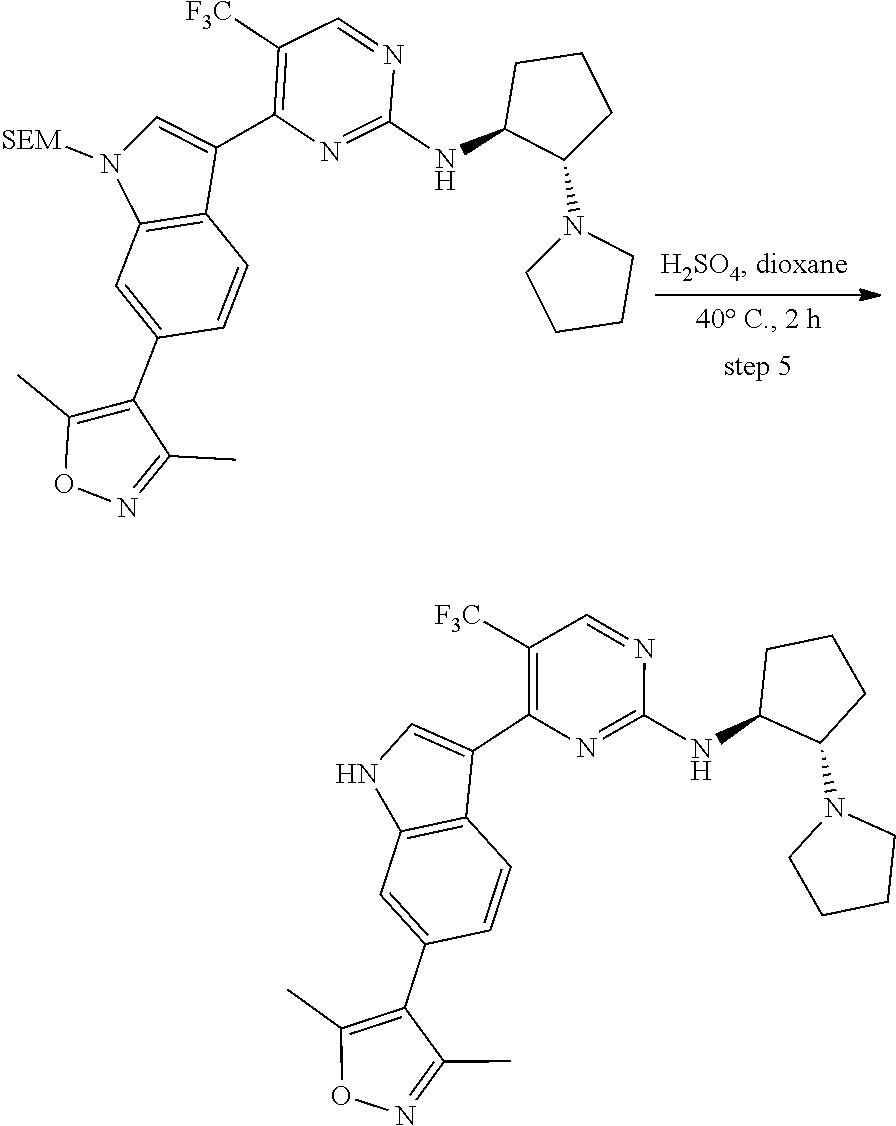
C12=C(C=C(C3=C(C)ON=C3C)C=C1)N([SEM])C=C2C1=C([F3C])C=NC(NC2C(N3CCCC3)CCC2)=N1.C12=C(C=C(C3=C(C)ON=C3C)C=C1)NC=C2C1=C([F3C])C=NC(NC2C(N3CCCC3)CCC2)=N1
